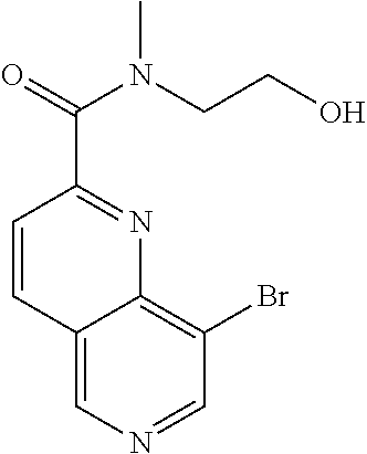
C1=CC2=CN=CC(Br)=C2N=C1C(N(CCO)C)=O
